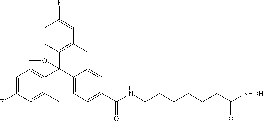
C1(F)=CC=C(C(C2=CC=C(C(NCCCCCCC([NHOH])=O)=O)C=C2)(C2=C(C)C=C(F)C=C2)OC)C(C)=C1
